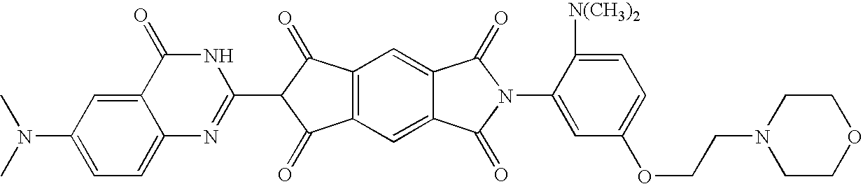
C12=CC(N(C)C)=CC=C1N=C(C1C(=O)C3=C(C1=O)C=C1C(=C3)C(=O)N(C3=CC(OCCN4CCOCC4)=CC=C3[N(CH3)2])C1=O)NC2=O
